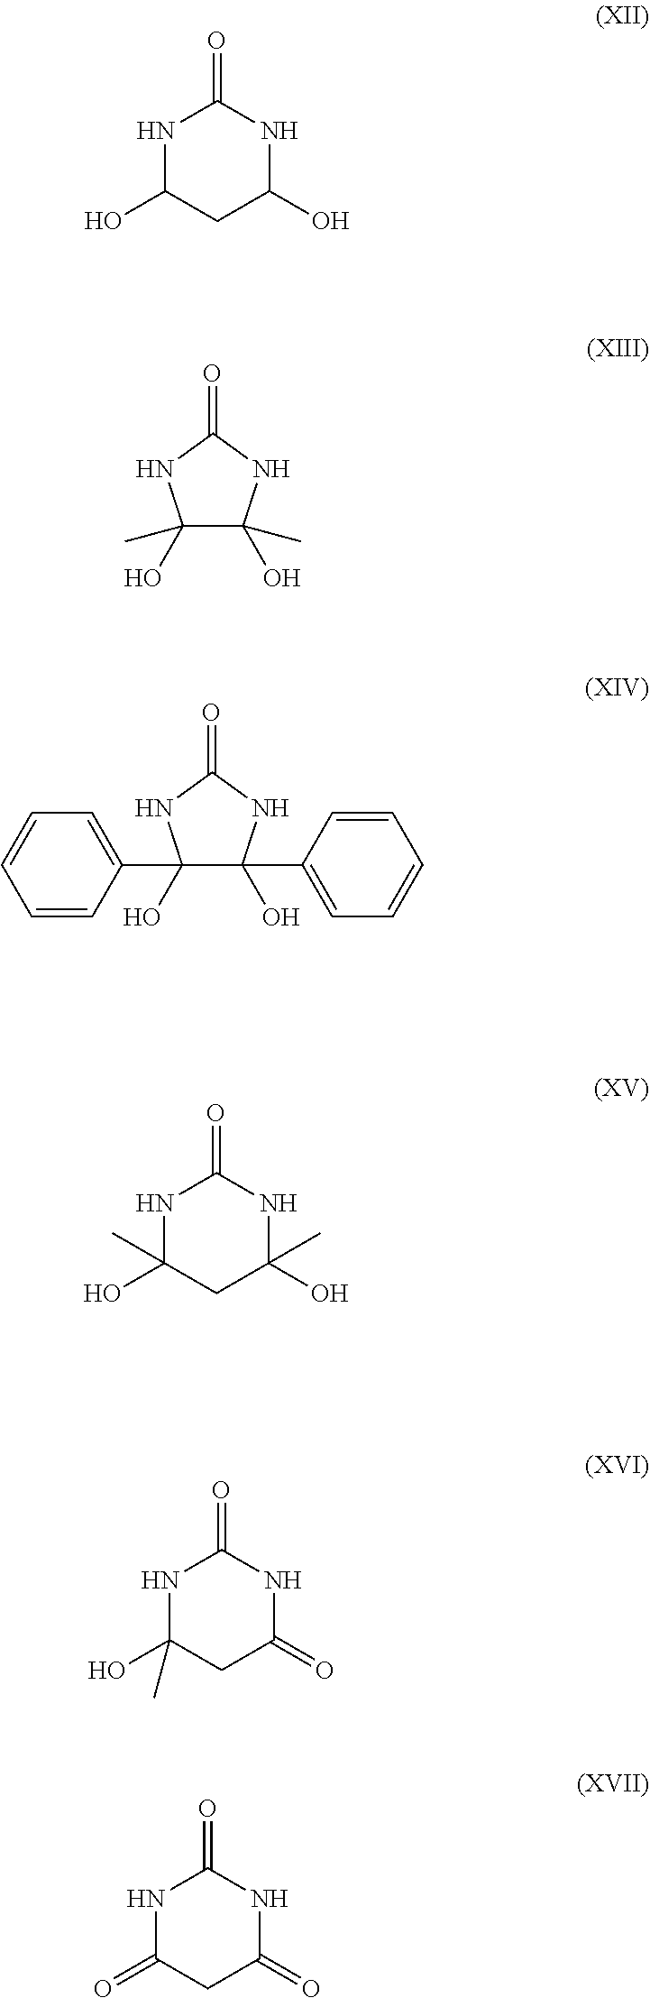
N1C(O)CC(O)NC1=O.C1(=O)NC(O)(C)C(O)(C)N1.C1(=O)NC(O)(C2=CC=CC=C2)C(O)(C2=CC=CC=C2)N1.N1C(O)(C)CC(O)(C)NC1=O.N1C(O)(C)CC(=O)NC1=O.N1C(=O)CC(=O)NC1=O
